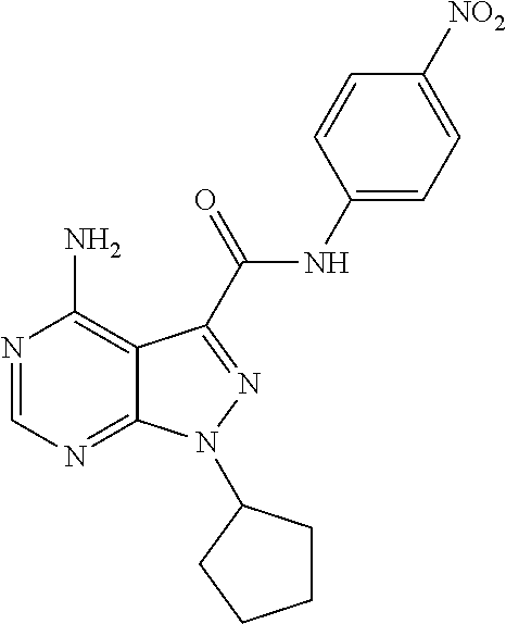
N1=CN=C2C(=C1N)C(C(NC1=CC=C([NO2])C=C1)=O)=NN2C1CCCC1
